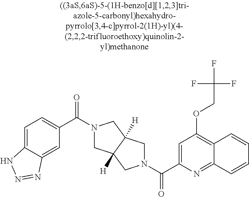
C(C1=CC(OCC(F)(F)F)=C2C(=N1)C=CC=C2)(=O)N1CC2([H])CN(C(=O)C3=CC=C4C(=C3)N=NN4)CC2([H])C1
